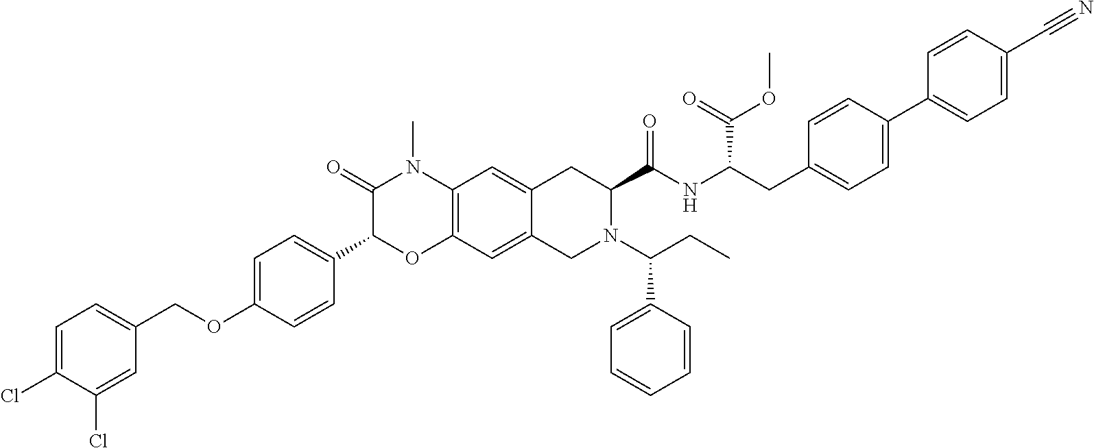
C1(OCC2=CC=C(Cl)C(Cl)=C2)=CC=C(C2OC3=C(N(C)C2=O)C=C2C(=C3)CN(C(CC)C3=CC=CC=C3)C(C(NC(CC3=CC=C(C4=CC=C(C#N)C=C4)C=C3)C(=O)OC)=O)C2)C=C1
